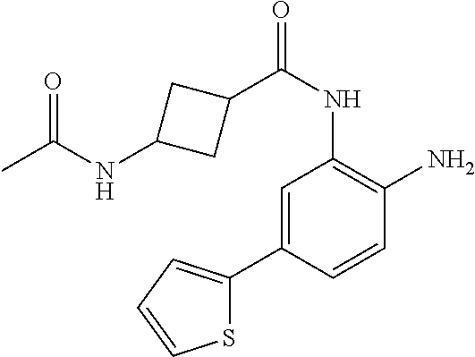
C1=C(C2=CC=CS2)C=CC(N)=C1NC(C1CC(NC(C)=O)C1)=O
